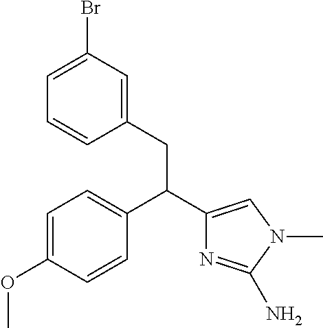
C1=C(OC)C=CC(C(C2=CN(C)C(N)=N2)CC2=CC(Br)=CC=C2)=C1
